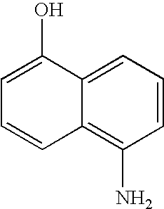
C1=C(O)C2=CC=CC(N)=C2C=C1
